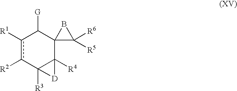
c1([R1])c([R2])C2([R3])C([R4])(C3(C1[G])C([R5])([R6])B3)[D]2
